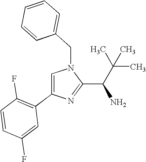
C1=C(C2=C(F)C=CC(F)=C2)N=C(C(N)C(C)(C)C)N1CC1=CC=CC=C1
